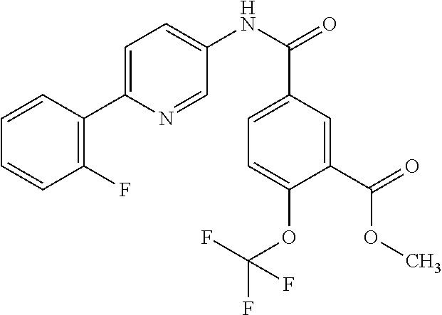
C1=CC(C2=CC=C(NC(=O)C3=CC=C(OC(F)(F)F)C(C(=O)OC)=C3)C=N2)=C(F)C=C1
